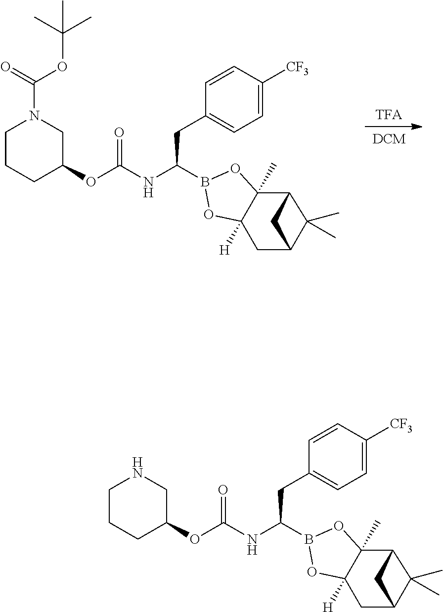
[TFA].[DCM].C(=O)(NC(CC1=CC=C([CF3])C=C1)B1OC2([H])C(C)(O1)C1C(C)(C)C(C2)C1)OC1CN(C(=O)OC(C)(C)C)CCC1.C(=O)(NC(CC1=CC=C([CF3])C=C1)B1OC2([H])C(C)(O1)C1C(C)(C)C(C2)C1)OC1CNCCC1
